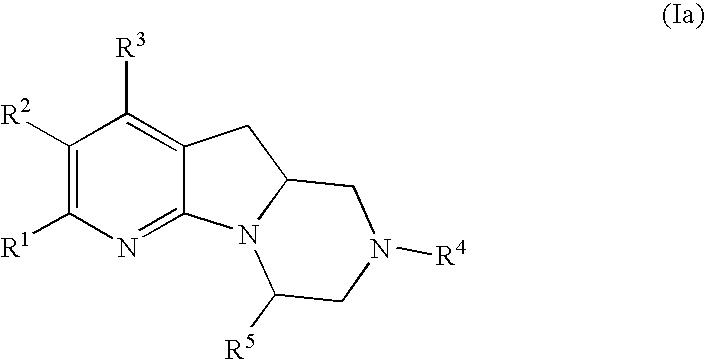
C1([R2])=C([R1])N=C2C(=C1[R3])CC1N2C([R5])CN([R4])C1
